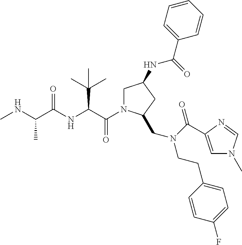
C(=O)(C(C(C)(C)C)NC(=O)C(C)NC)N1CC(NC(C2=CC=CC=C2)=O)CC1CN(CCC1=CC=C(F)C=C1)C(=O)C1=CN(C)C=N1
